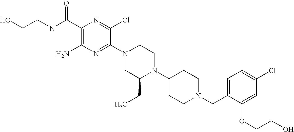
C1(C(NCCO)=O)=C(N)N=C(N2CC(CC)N(C3CCN(CC4=CC=C(Cl)C=C4OCCO)CC3)CC2)C(Cl)=N1
